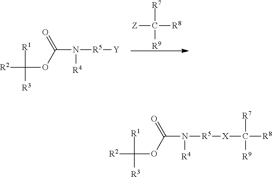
[R7]C([R9])([R8])[Z].[R2]C(OC(=O)N([R4])[R5][Y])([R1])[R3].[R2]C(OC(=O)N([R4])[R5][X]C([R7])([R9])[R8])([R1])[R3]
